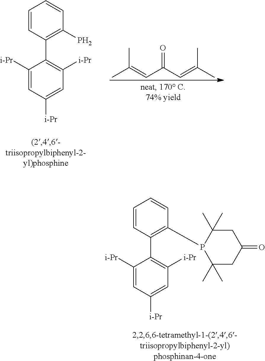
C1=CC(C2=C([i-Pr])C=C([i-Pr])C=C2[i-Pr])=C(P)C=C1.CC(=CC(C=C(C)C)=O)C.C1=CC(C2=C([i-Pr])C=C([i-Pr])C=C2[i-Pr])=C(P2C(C)(C)CC(=O)CC2(C)C)C=C1
